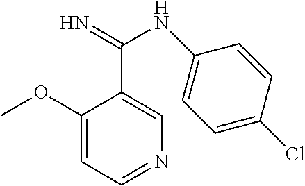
C1(OC)=CC=NC=C1C(=N)NC1=CC=C(Cl)C=C1
